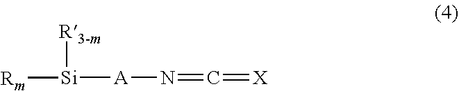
[X]=C=N[A][Si]([R3-m])[Rm]
